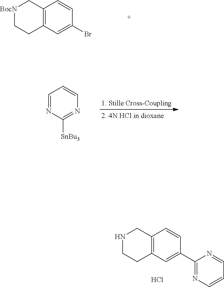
C12=C(C=C(Br)C=C1)CC[BocN]C2.C1=NC([SnBu3])=NC=C1.C12=C(C=C(C3=NC=CC=N3)C=C1)CCNC2.Cl
